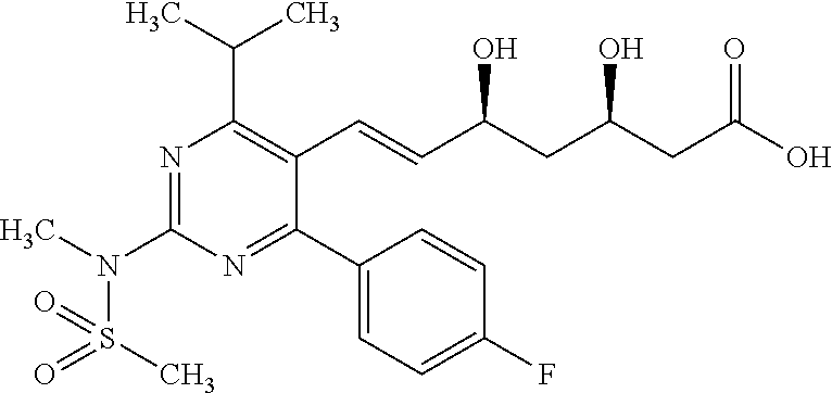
N1=C(N(C)S(C)(=O)=O)N=C(C2=CC=C(F)C=C2)C(C=CC(CC(CC(O)=O)O)O)=C1C(C)C
